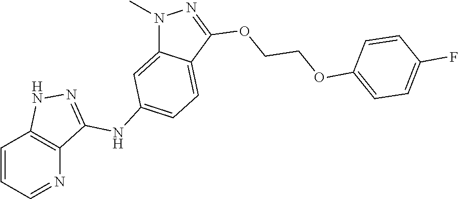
C1=CC=NC2=C1NN=C2NC1=CC=C2C(=C1)N(C)N=C2OCCOC1=CC=C(F)C=C1
